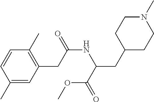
C1=CC(C)=CC(CC(NC(CC2CCN(C)CC2)C(=O)OC)=O)=C1C
